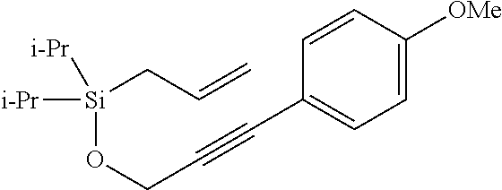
[Si](OCC#CC1=CC=C([OMe])C=C1)([i-Pr])([i-Pr])CC=C
